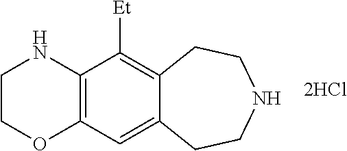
C1COC2=C(N1)C([Et])=C1C(=C2)CCNCC1.[2HCl]
